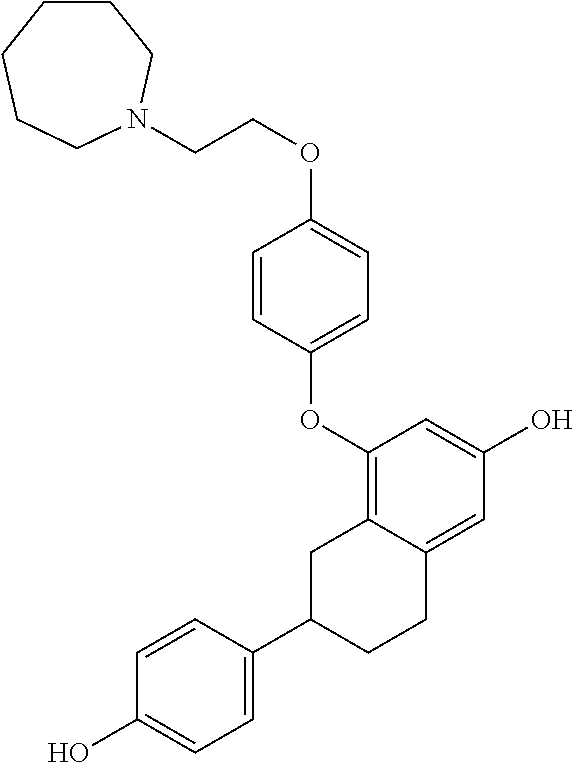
C1(OC2=CC=C(OCCN3CCCCCC3)C=C2)=C2C(=CC(O)=C1)CCC(C1=CC=C(O)C=C1)C2
